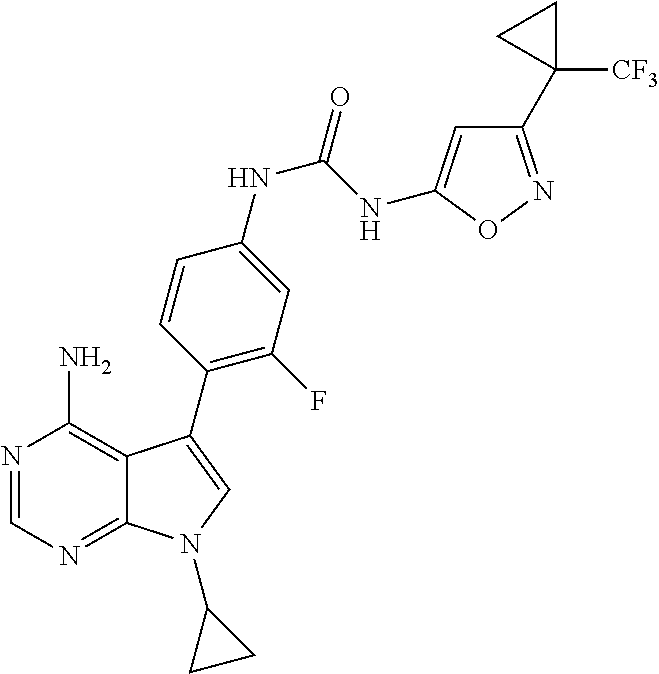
N1=CN=C2C(=C1N)C(C1=C(F)C=C(NC(NC3=CC(C4([CF3])CC4)=NO3)=O)C=C1)=CN2C1CC1
